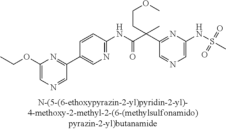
C1=C(NS(=O)(=O)C)N=C(C(C(NC2=NC=C(C3=NC(OCC)=CN=C3)C=C2)=O)(CCOC)C)C=N1
